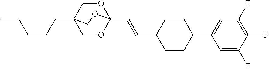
C(C12COC(C=CC3CCC(C4=CC(F)=C(F)C(F)=C4)CC3)(OC1)OC2)CCCC
